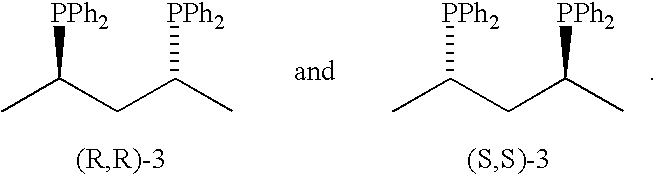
CC(CC(C)[PPh2])[PPh2].CC(CC(C)[PPh2])[PPh2]
